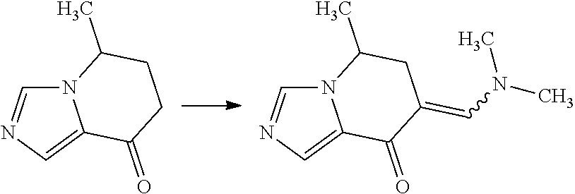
N12C=NC=C1C(=O)CCC2C.N12C=NC=C1C(=O)C(=CN(C)C)CC2C
